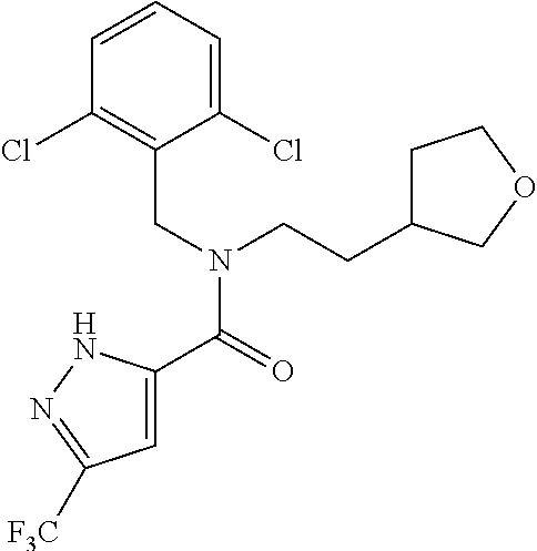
C1=C(C(=O)N(CC2=C(Cl)C=CC=C2Cl)CCC2CCOC2)NN=C1[F3C]
